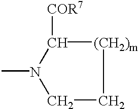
CN1C([COR7])[(CH2)m]CC1
